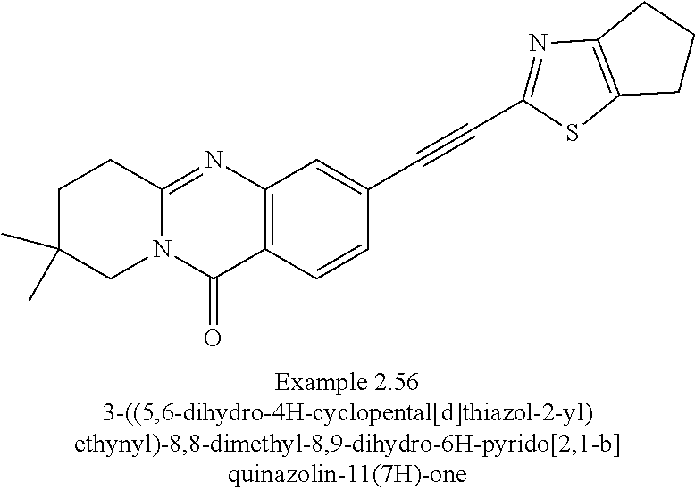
C1C(C)(C)CN2C(=NC3=C(C2=O)C=CC(C#CC2=NC4=C(S2)CCC4)=C3)C1
